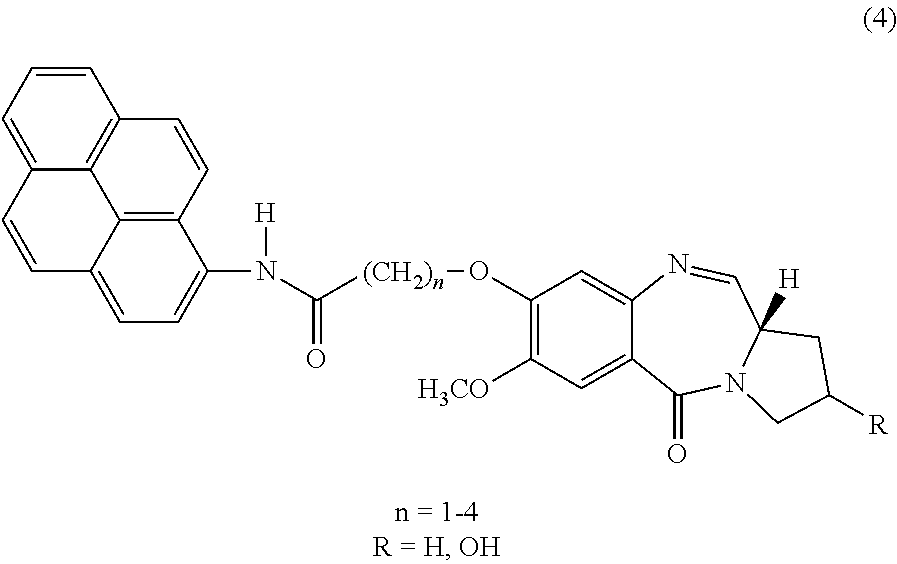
C1=CC=C2C3=C1C=CC1=C3C(=CC=C1N([H])C([(CH2)n]OC1=C([H3CO])C=C3C(=C1)N=CC1([H])N(C3=O)CC([R])C1)=O)C=C2
